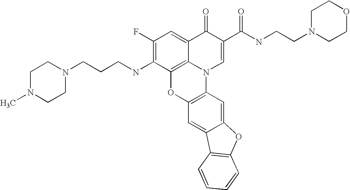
C1(F)=C(NCCCN2CCN(C)CC2)C2=C3C(=C1)C(=O)C(C(NCCN1CCOCC1)=O)=CN3C1=C(O2)C=C2C(=C1)OC1=C2C=CC=C1
